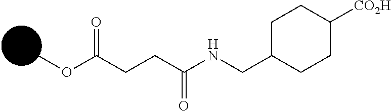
O(C(CCC(NCC1CCC([CO2H])CC1)=O)=O)C
